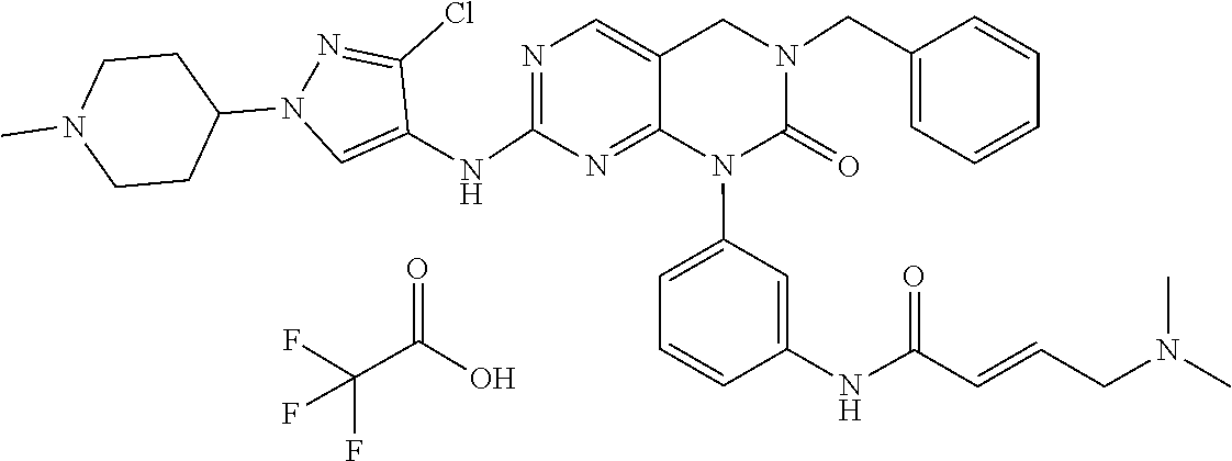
FC(F)(C(=O)O)F.CN(CC=CC(NC1=CC(N2C(=O)N(CC3=CC=CC=C3)CC3=CN=C(NC4=CN(C5CCN(C)CC5)N=C4Cl)N=C23)=CC=C1)=O)C
